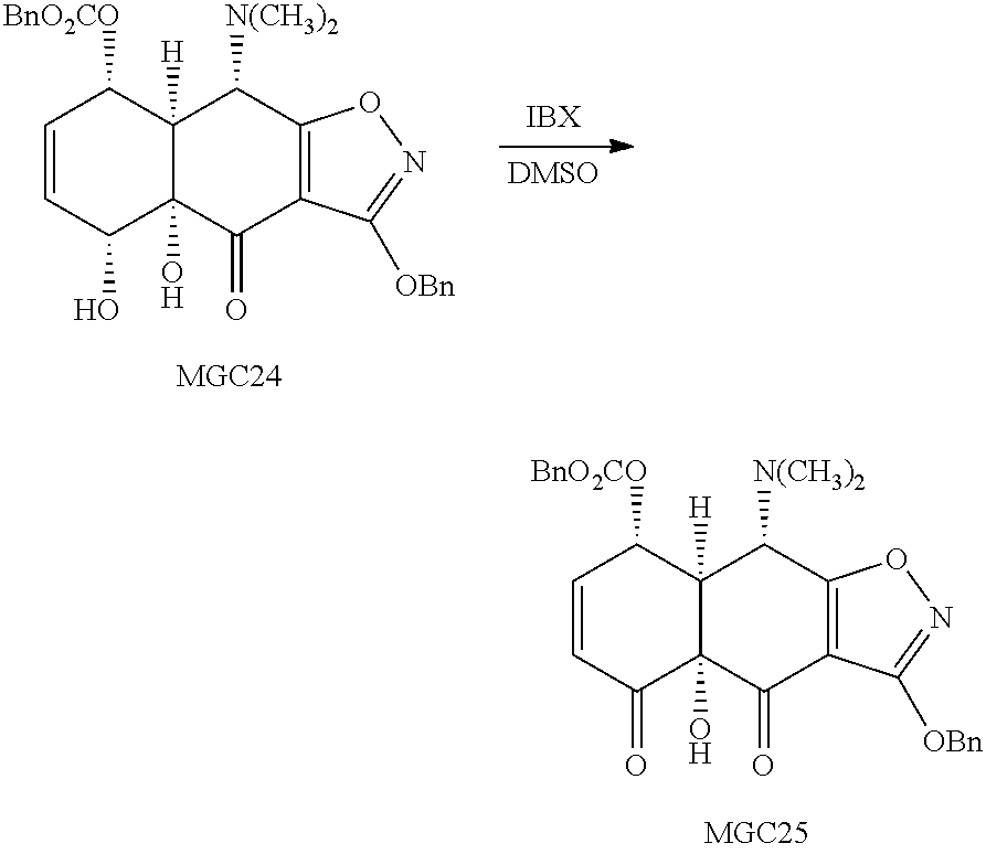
C1=CC(O)C2(O)C([H])(C1[BnO2CO])C([N(CH3)2])C1=C(C2=O)C([OBn])=NO1.C1=CC(=O)C2(O)C([H])(C1[BnO2CO])C([N(CH3)2])C1=C(C2=O)C([OBn])=NO1
